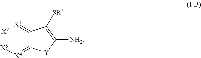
[X2]=[X3][X4]=C1C(=[X1])C([SR5])=C([NH2])[Y]1
